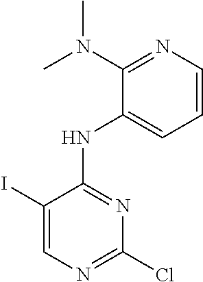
ClC1=NC=C(I)C(NC2=CC=CN=C2N(C)C)=N1
